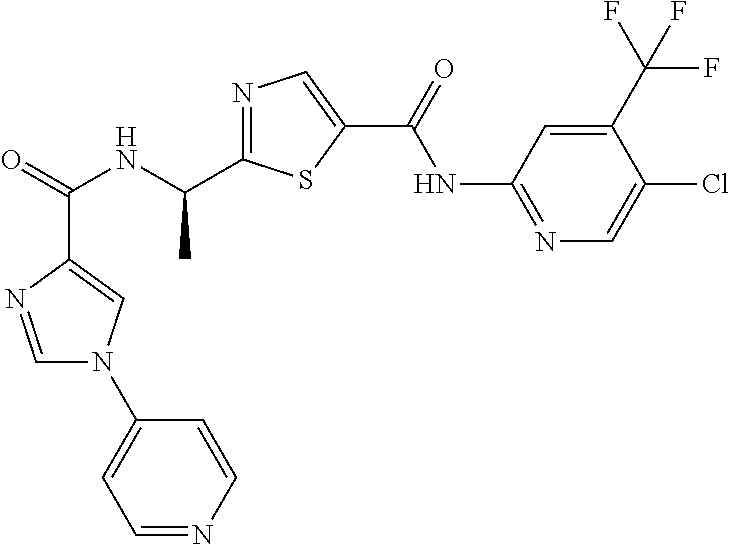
C(=O)(NC(C1=NC=C(C(NC2=NC=C(Cl)C(C(F)(F)F)=C2)=O)S1)C)C1=CN(C2=CC=NC=C2)C=N1
